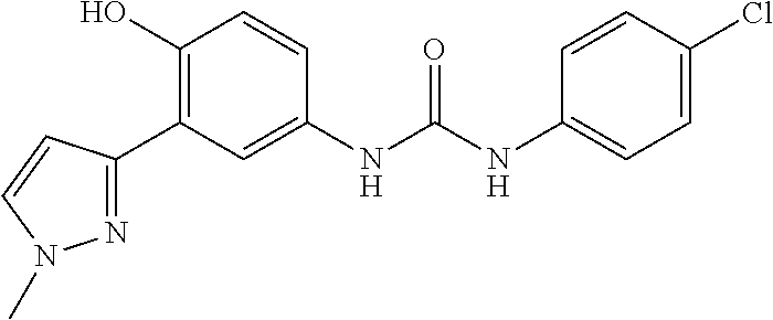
C1(O)=C(C2=NN(C)C=C2)C=C(NC(NC2=CC=C(Cl)C=C2)=O)C=C1
